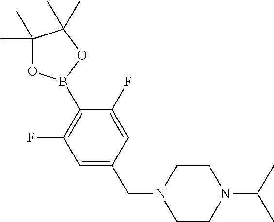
C1(B2OC(C)(C)C(C)(C)O2)=C(F)C=C(CN2CCN(C(C)C)CC2)C=C1F
